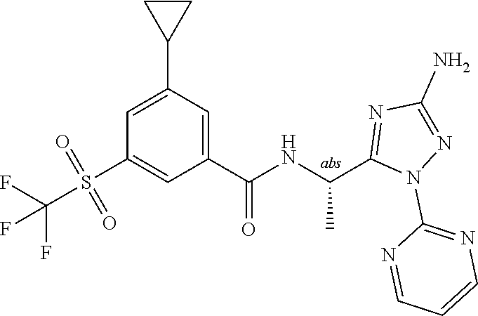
C1=C(C2CC2)C=C(C(=O)NC(C)C2=NC(N)=NN2C2=NC=CC=N2)C=C1S(=O)(=O)C(F)(F)F
